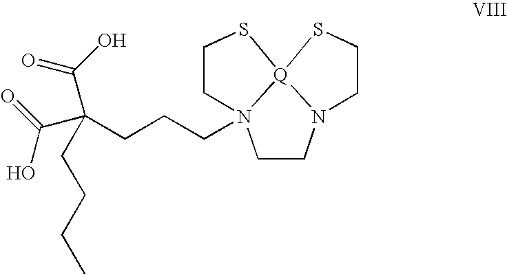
C1CN2[Q]3(N1(CCCC(C(=O)O)(C(O)=O)CCCC)CCS3)SCC2
